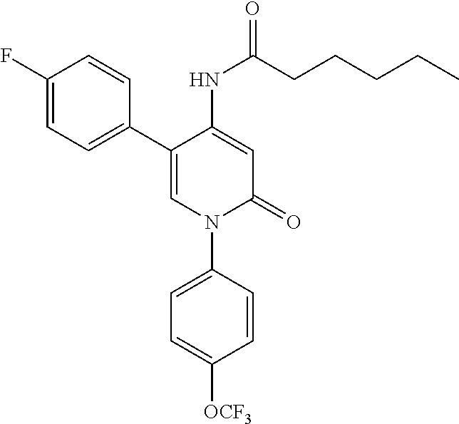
C1=C(NC(=O)CCCCC)C(C2=CC=C(F)C=C2)=CN(C2=CC=C([OCF3])C=C2)C1=O
